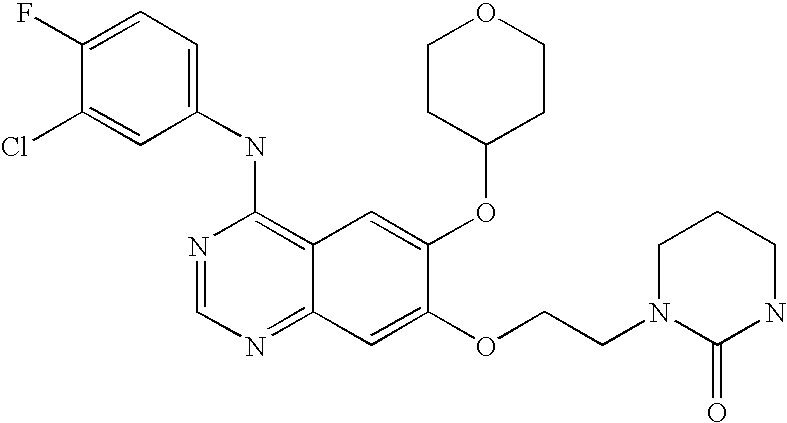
C1(NC2=C3C(=NC=N2)C=C(OCCN2CCCNC2=O)C(OC2CCOCC2)=C3)=CC=C(F)C(Cl)=C1
